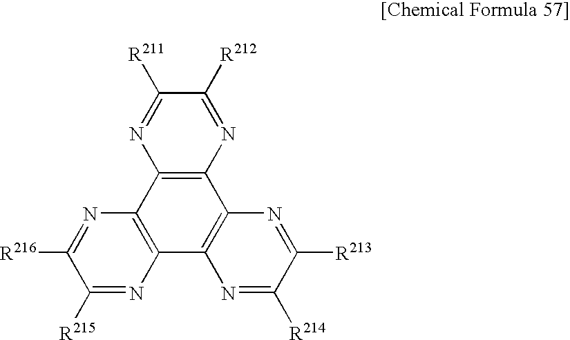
C12=C(C3=C(C4=C1N=C([R213])C([R214])=N4)N=C([R215])C([R216])=N3)N=C([R211])C([R212])=N2
